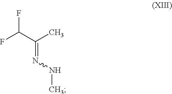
FC(F)C(=NNC)C
